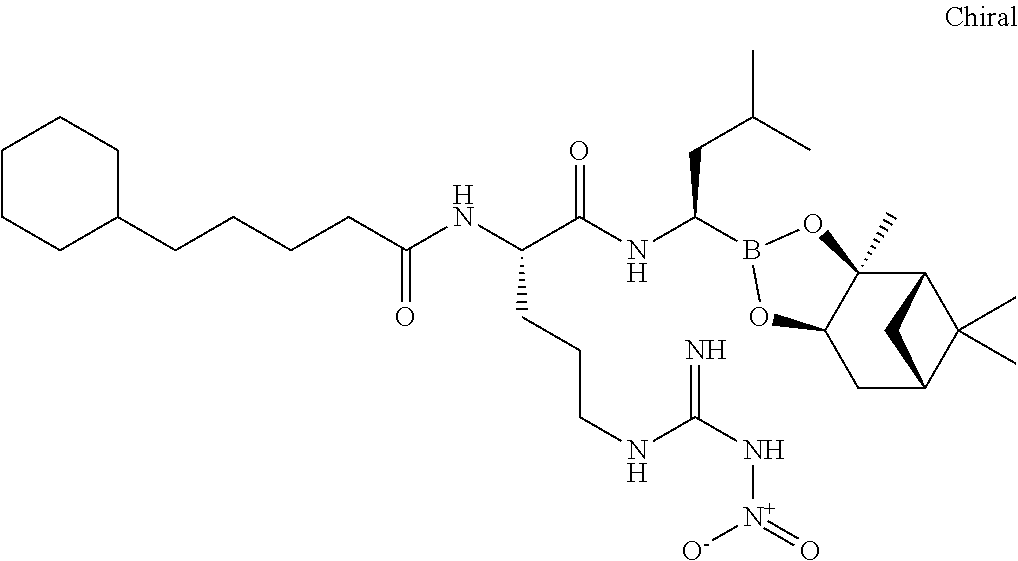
C12C3(C)C(CC(C1(C)C)C2)OB(C(NC(C(NC(CCCCC1CCCCC1)=O)CCCNC(N[N+]([O-])=O)=N)=O)CC(C)C)O3
